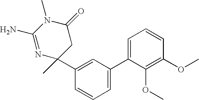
N1=C(N)N(C)C(=O)CC1(C)C1=CC(C2=CC=CC(OC)=C2OC)=CC=C1
